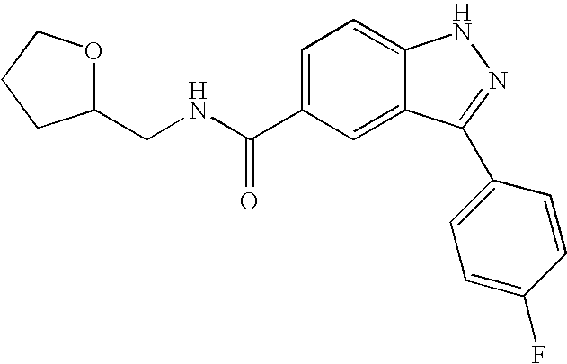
C1(C(NCC2OCCC2)=O)=CC=C2C(=C1)C(C1=CC=C(F)C=C1)=NN2
